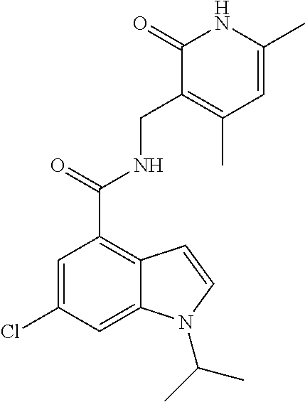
C1=C(Cl)C=C2C(=C1C(NCC1=C(C)C=C(C)NC1=O)=O)C=CN2C(C)C
